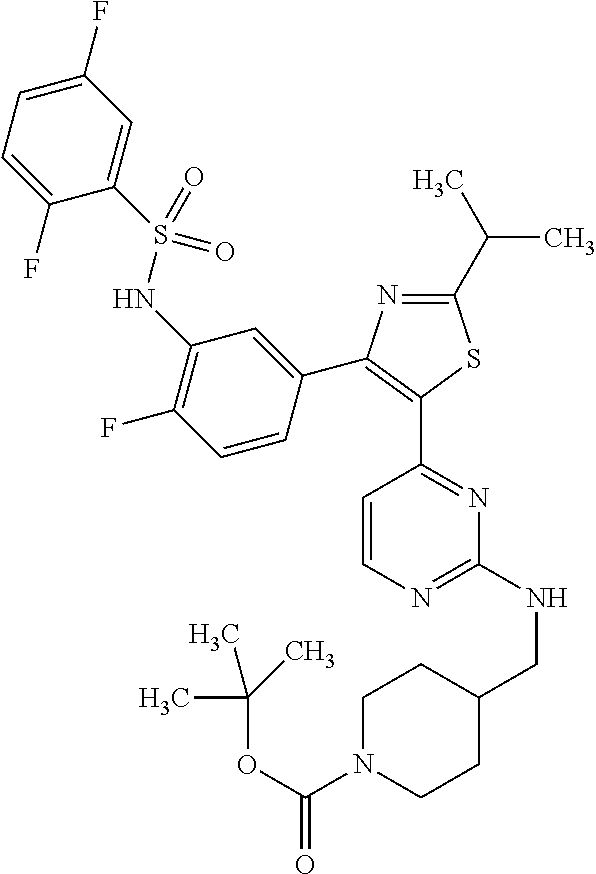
N1=C(C(C)C)SC(C2=NC(NCC3CCN(C(OC(C)(C)C)=O)CC3)=NC=C2)=C1C1=CC(NS(C2=CC(F)=CC=C2F)(=O)=O)=C(F)C=C1
